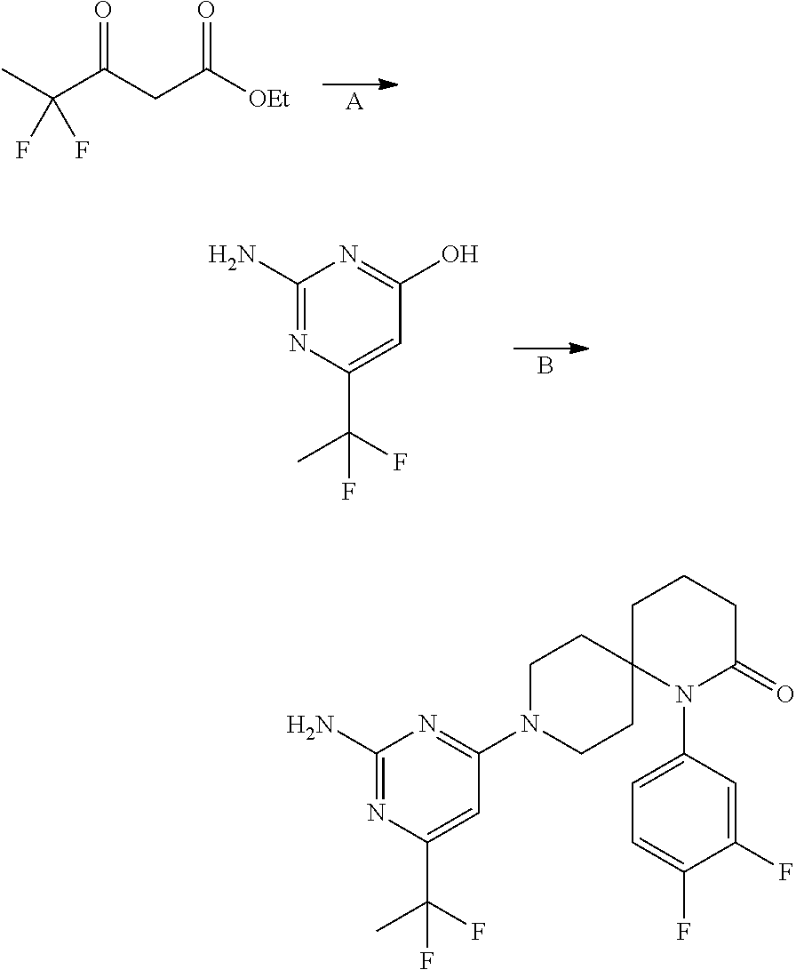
[A].O=C(CC([OEt])=O)C(C)(F)F.B.C1(N)=NC(C(F)(C)F)=CC(O)=N1.C1(N)=NC(C(F)(C)F)=CC(N2CCC3(CC2)N(C2=CC=C(F)C(F)=C2)C(=O)CCC3)=N1
